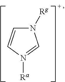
N1([Rg])C=CN([Ra])=C1
